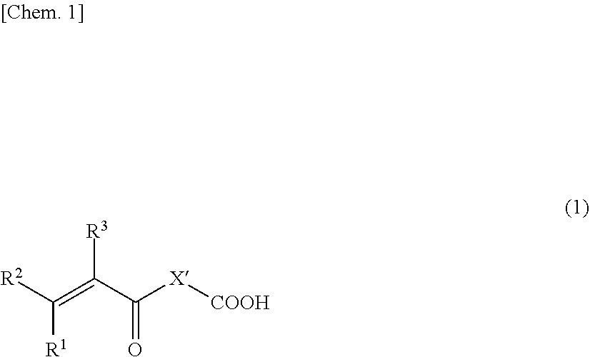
[R2]C(=C(C([X][COOH])=O)[R3])[R1]
